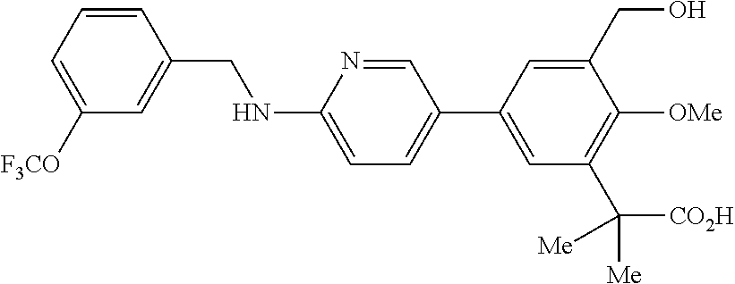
C1=CC(CNC2=CC=C(C3=CC(C([CO2H])([Me])[Me])=C([OMe])C(CO)=C3)C=N2)=CC([F3CO])=C1
